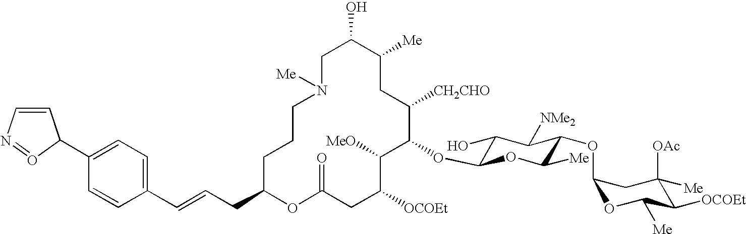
C1C(O)C([Me])CC([CH2CHO])C(OC2C(O)C([NMe2])C(OC3OC([Me])C([OCOEt])C([OAc])([Me])C3)C([Me])O2)C([MeO])C([OCOEt])CC(=O)OC(CC=CC2=CC=C(C3C=CN=O3)C=C2)CCCN1[Me]
